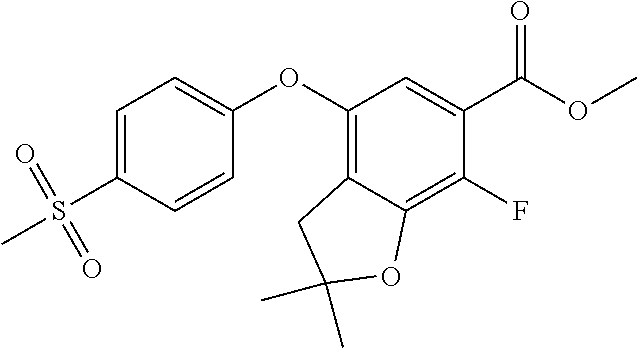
O(C1=C2C(=C(F)C(C(OC)=O)=C1)OC(C)(C)C2)C1=CC=C(S(C)(=O)=O)C=C1
